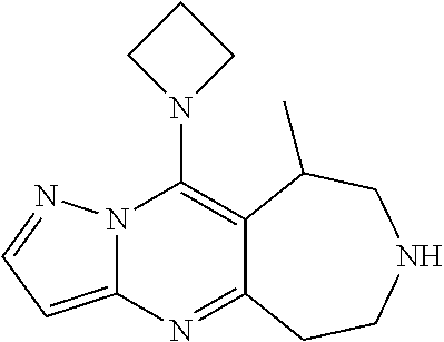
N12C(=CC=N1)N=C1C(=C2N2CCC2)C(C)CNCC1
